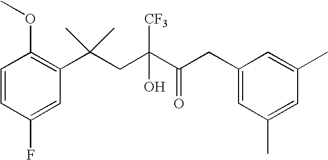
C1(F)=CC(C(CC(C(CC2=CC(C)=CC(C)=C2)=O)(O)[CF3])(C)C)=C(OC)C=C1
